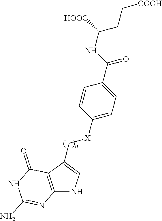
C12=C(C(C[X]C3=CC=C(C(=O)NC(CC[COOH])[HOOC])C=C3)=CN1)C(=O)NC(N)=N2
